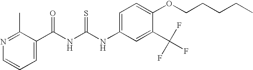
N(C(NC(=O)C1=CC=CN=C1C)=S)C1=CC=C(OCCCCC)C(C(F)(F)F)=C1
